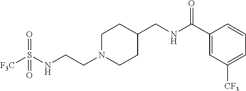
C(CN1CCC(CNC(C2=CC([CF3])=CC=C2)=O)CC1)NS([F3C])(=O)=O
